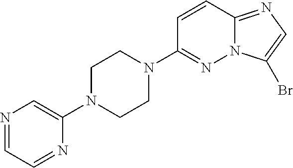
C1=CC2=NC=C(Br)N2N=C1N1CCN(C2=CN=CC=N2)CC1
